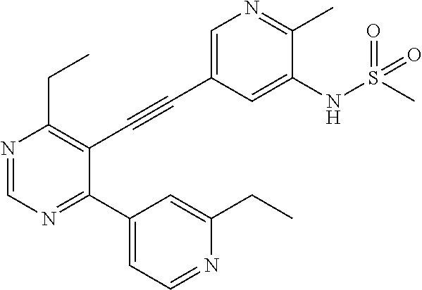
N1=CN=C(C2=CC=NC(CC)=C2)C(C#CC2=CN=C(C)C(NS(C)(=O)=O)=C2)=C1CC
